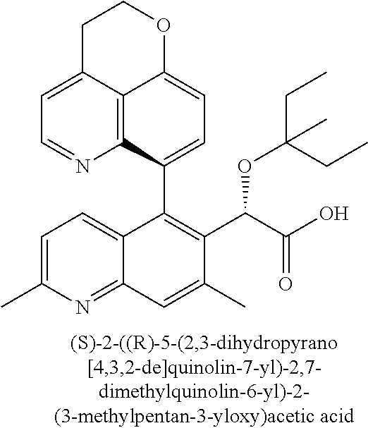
C12=C3C(C4=C(C(C(O)=O)OC(CC)(CC)C)C(C)=CC5=NC(C)=CC=C45)=CC=C1OCCC2=CC=N3
